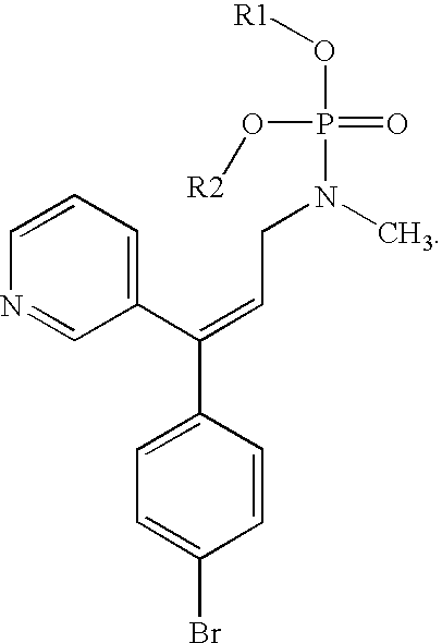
C1=CC=C(C(=CCN(C)P(=O)(O[R2])O[R1])C2=CC=C(Br)C=C2)C=N1
